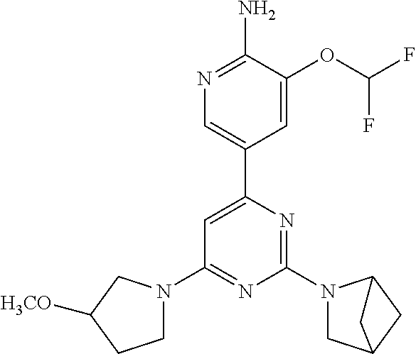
N1=C(N)C(OC(F)F)=CC(C2=CC(N3CCC([H3CO])C3)=NC(N3CC4CC3C4)=N2)=C1
